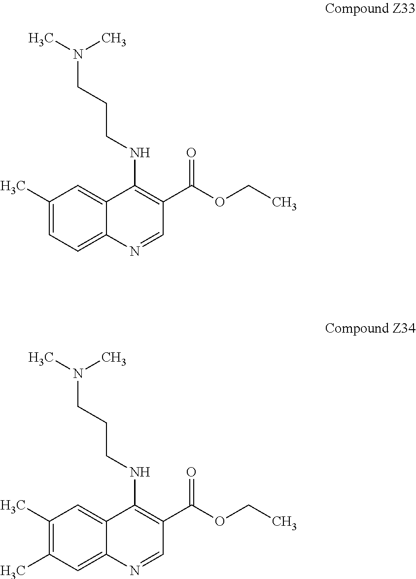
CN(C)CCCNC1=C(C(OCC)=O)C=NC2=CC=C(C)C=C12.CN(C)CCCNC1=C(C(OCC)=O)C=NC2=CC(C)=C(C)C=C12
